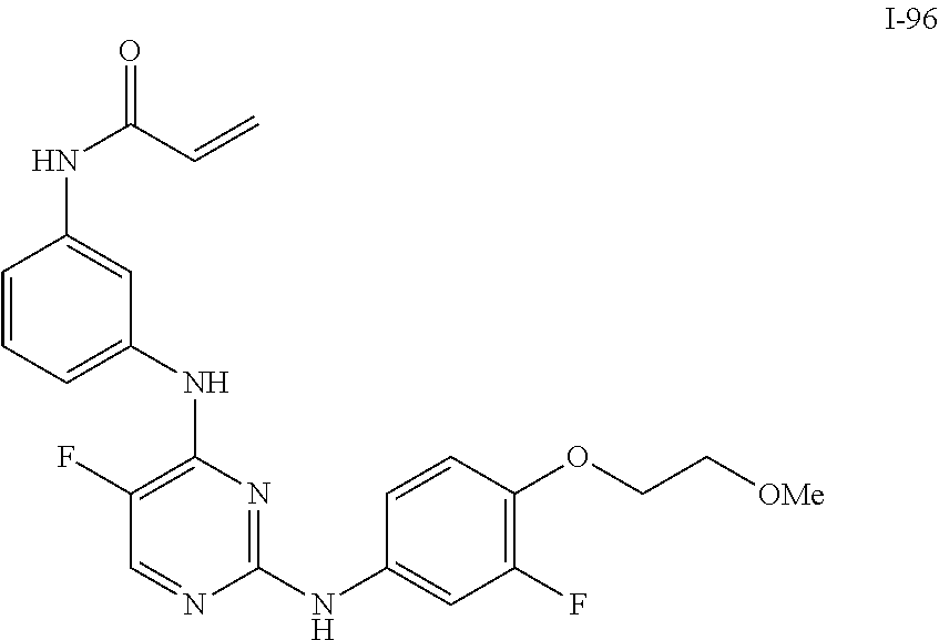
C1(F)=C(NC2=CC=CC(NC(=O)C=C)=C2)N=C(NC2=CC(F)=C(OCC[OMe])C=C2)N=C1
